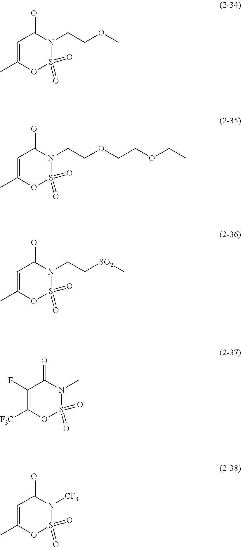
C1=C(C)OS(=O)(=O)N(CCOC)C1=O.C1=C(C)OS(=O)(=O)N(CCOCCOCC)C1=O.C1=C(C)OS(=O)(=O)N(CC[SO2]C)C1=O.C1(F)=C([F3C])OS(=O)(=O)N(C)C1=O.C1=C(C)OS(=O)(=O)N([CF3])C1=O
